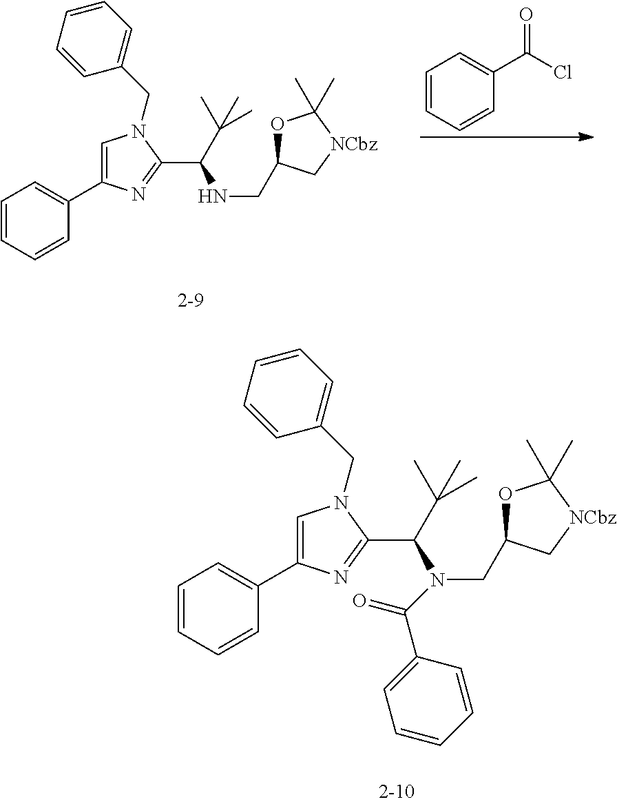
C1=CC=CC(C2=CN(CC3=CC=CC=C3)C(C(C(C)(C)C)N(CC3OC(C)(C)[NCbz]C3)C(C3=CC=CC=C3)=O)=N2)=C1.C1=CC=CC(C(Cl)=O)=C1.C1=CC=CC(C2=CN(CC3=CC=CC=C3)C(C(NCC3OC(C)(C)[NCbz]C3)C(C)(C)C)=N2)=C1
